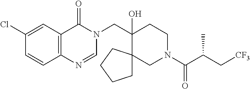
C(C1(O)CCN(C(C(C[CF3])C)=O)CC12CCCC2)N1C(=O)C2=C(N=C1)C=CC(Cl)=C2
